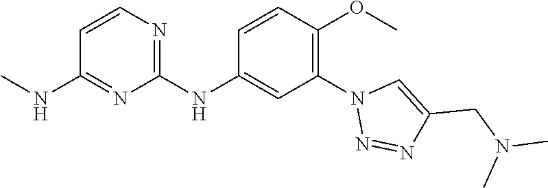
C1(NC2=CC(N3N=NC(CN(C)C)=C3)=C(OC)C=C2)=NC=CC(NC)=N1
